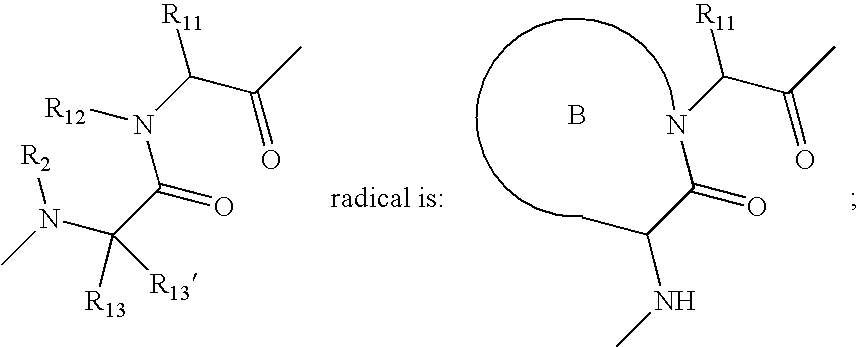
C(C)(C(NC(=O)C(C)NC)[R11])=O.C(C)(C(N(C(=O)C(N(C)[R2])([R13])[R13])[R12])[R11])=O.B
